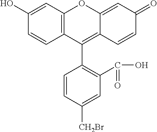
C1(O)=CC2=C(C=C1)C(C1=C(C(O)=O)C=C([CH2Br])C=C1)=C1C(=CC(=O)C=C1)O2
